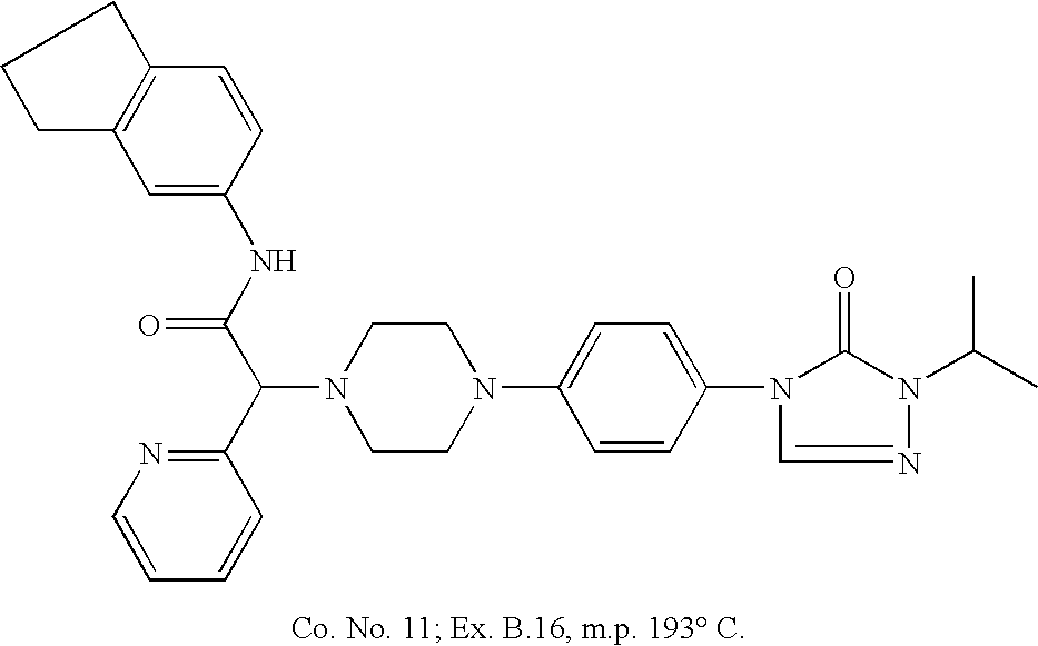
N1(C(C2=NC=CC=C2)C(NC2=CC3=C(C=C2)CCC3)=O)CCN(C2=CC=C(N3C(=O)N(C(C)C)N=C3)C=C2)CC1
